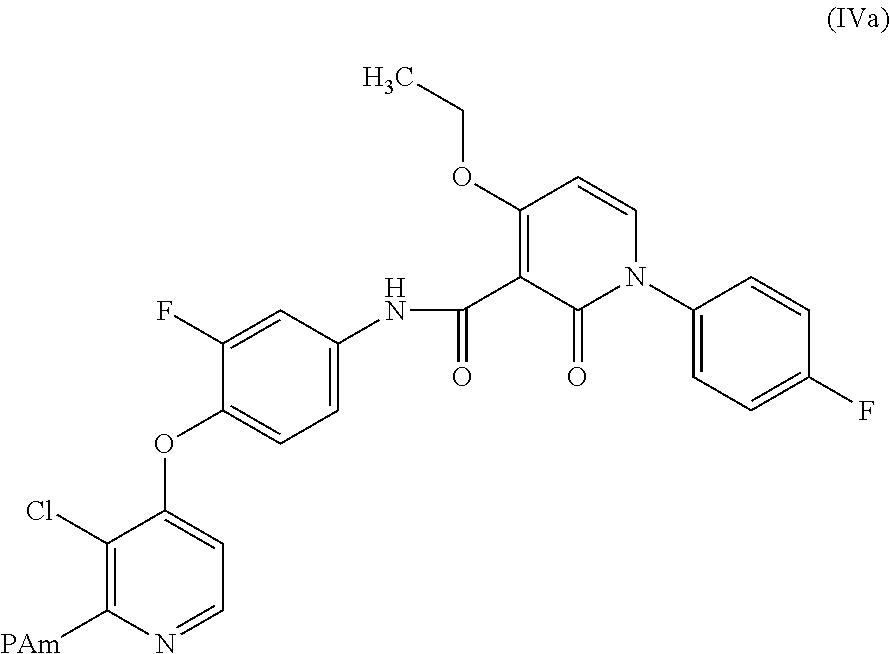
C1(N2C=CC(OCC)=C(C(NC3=CC=C(OC4=CC=NC([PAm])=C4Cl)C(F)=C3)=O)C2=O)=CC=C(F)C=C1
